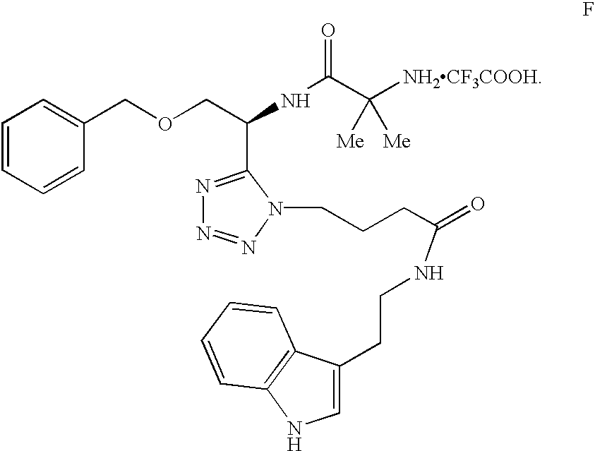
C1=CC=CC(COCC(NC(C([NH2CF3COOH])([Me])[Me])=O)C2=NN=NN2CCCC(NCCC2=CNC3=C2C=CC=C3)=O)=C1
